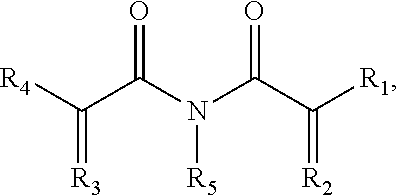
[R4]C(C(N(C(C([R1])=[R2])=O)[R5])=O)=[R3]
